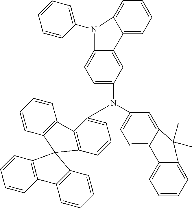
C1=C2C(=CC(N(C3=CC=CC4=C3C3=C(C=CC=C3)C43C4=C(C=CC=C4)C4=C3C=CC=C4)C3=CC=C4C(=C3)C3=CC=CC=C3N4C3=CC=CC=C3)=C1)C(C)(C)C1=CC=CC=C21
